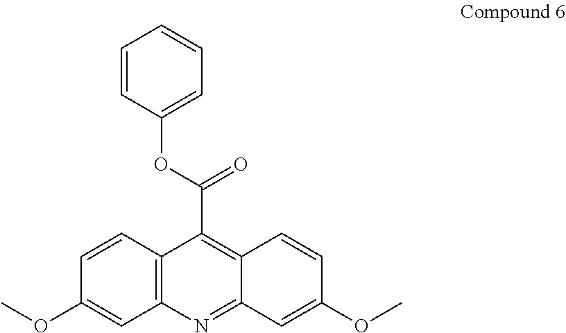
O(C)C1=CC2=NC3=C(C=CC(OC)=C3)C(C(OC3=CC=CC=C3)=O)=C2C=C1
